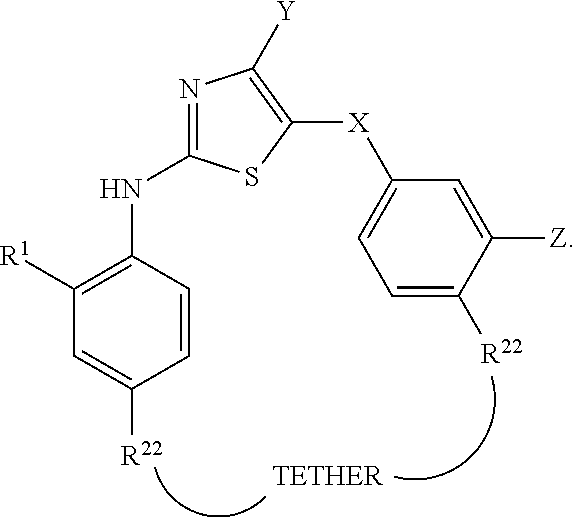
C1=C([R22])C=CC(NC2=NC([Y])=C([X]C3=CC=C([R22])C([Z])=C3)S2)=C1[R1]
